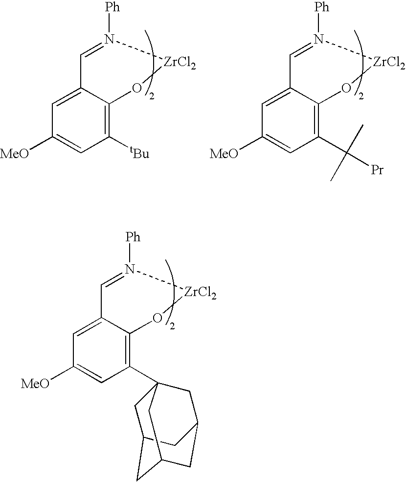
C1=N([Ph])[ZrCl2]OC2=C([tBu])C=C([MeO])C=C12.C1=N([Ph])[ZrCl2]OC2=C(C(C)(C)[Pr])C=C([MeO])C=C12.C1=N([Ph])[ZrCl2]OC2=C(C34CC5CC(CC(C3)C5)C4)C=C([MeO])C=C12
